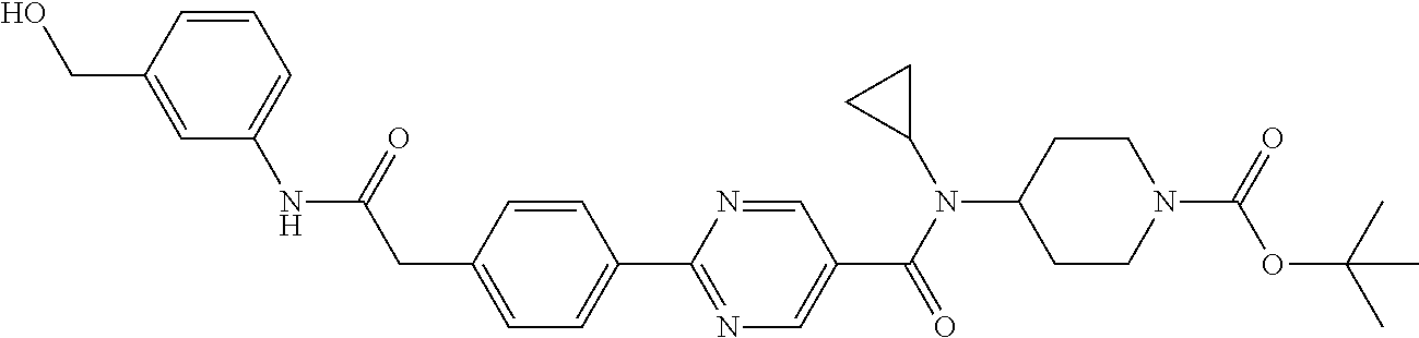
C1(CC(NC2=CC=CC(CO)=C2)=O)=CC=C(C2=NC=C(C(N(C3CC3)C3CCN(C(=O)OC(C)(C)C)CC3)=O)C=N2)C=C1
